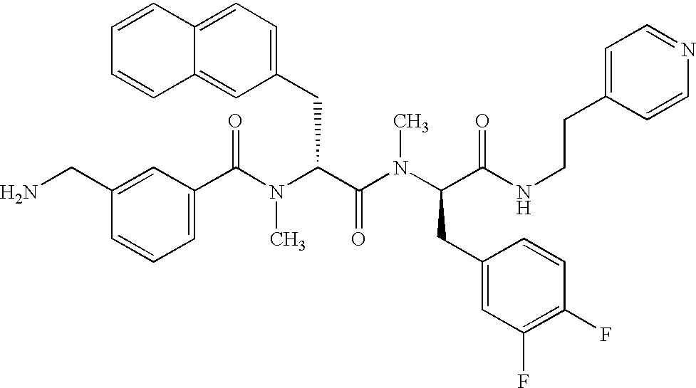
C1(C(N(C(C(N(C(C(NCCC2=CC=NC=C2)=O)CC2=CC(F)=C(F)C=C2)C)=O)CC2=CC=C3C(=C2)C=CC=C3)C)=O)=CC=CC(CN)=C1
